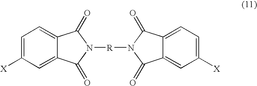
N1([R]N2C(=O)C3=CC([X])=CC=C3C2=O)C(=O)C2=CC=C([X])C=C2C1=O
